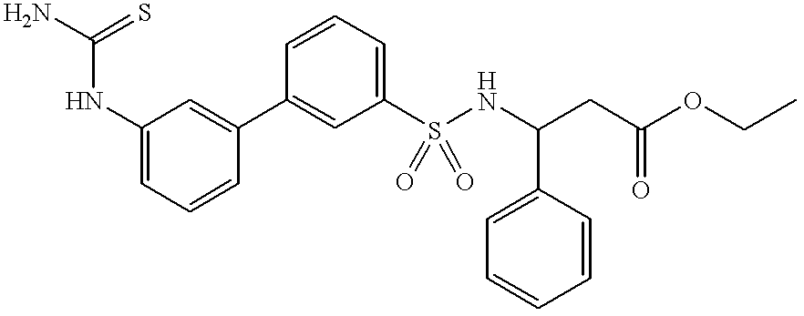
C1=C(NC(N)=S)C=C(C2=CC(S(NC(C3=CC=CC=C3)CC(=O)OCC)(=O)=O)=CC=C2)C=C1
